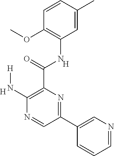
C1=CC=NC=C1C1=NC(C(=O)NC2=C(OC)C=CC(C)=C2)=C(N[H])N=C1.[H].[H]
